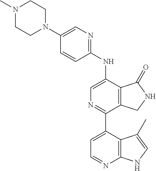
N1(C)CCN(C2=CN=C(NC3=CN=C(C4=CC=NC5=C4C(C)=CN5)C4=C3C(=O)NC4)C=C2)CC1
